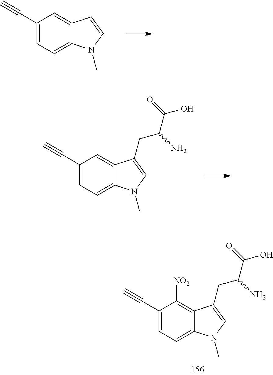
C1(C#C)=CC=C2C(=C1)C=CN2C.C1(C#C)=CC=C2C(=C1)C(CC(C(=O)O)N)=CN2C.C1(C#C)=CC=C2C(=C1[NO2])C(CC(C(=O)O)N)=CN2C
